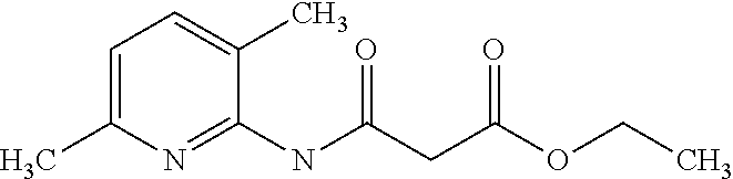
C1=C(C)N=C(NC(CC(OCC)=O)=O)C(C)=C1
